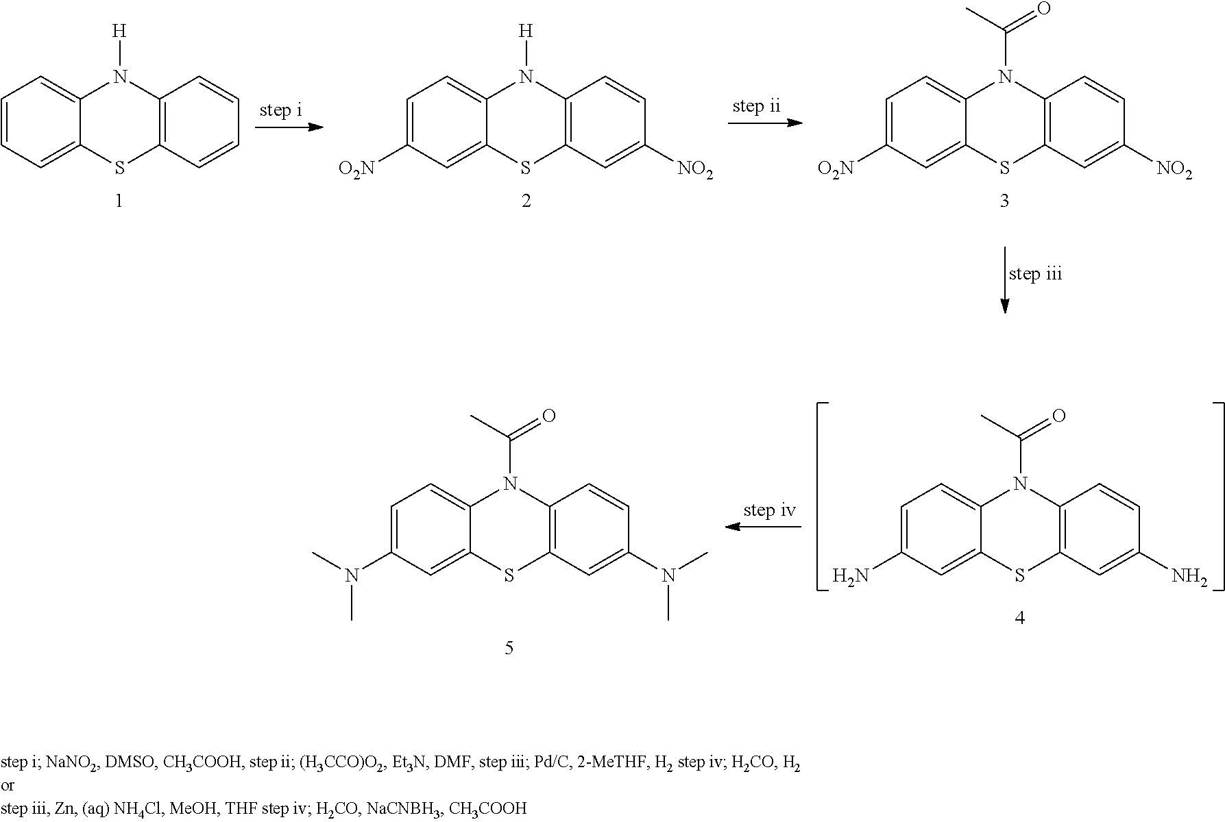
C1=CC=C2C(=C1)N([H])C1=C(S2)C=CC=C1.C1=C([O2N])C=C2C(=C1)N([H])C1=C(S2)C=C([NO2])C=C1.C1=C([O2N])C=C2C(=C1)N(C(C)=O)C1=C(S2)C=C([NO2])C=C1.C1=C(N)C=C2C(=C1)N(C(C)=O)C1=C(S2)C=C(N)C=C1.C1=C(N(C)C)C=C2C(=C1)N(C(C)=O)C1=C(S2)C=C(N(C)C)C=C1
